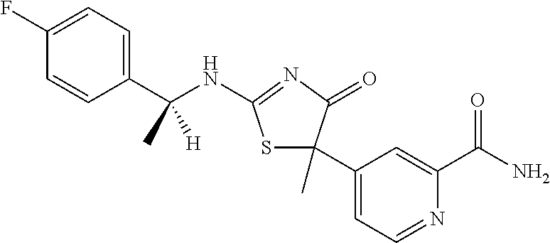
C1=CC(C(NC2=NC(=O)C(C3=CC=NC(C(N)=O)=C3)(C)S2)(C)[H])=CC=C1F
